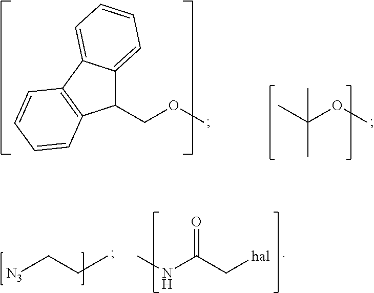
C1(COC)C2=CC=CC=C2C2=C1C=CC=C2.CC(OC)(C)C.[N3]CCC.CNC(C[hal])=O
